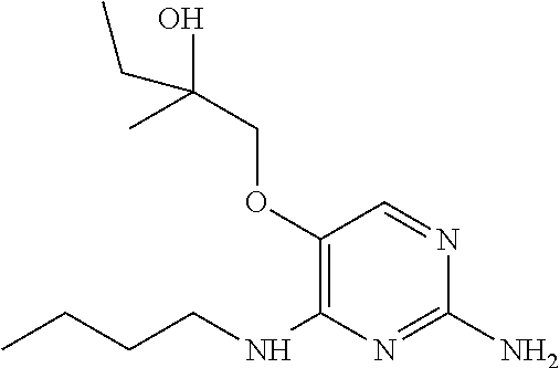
C1(N)=NC(NCCCC)=C(OCC(O)(C)CC)C=N1
